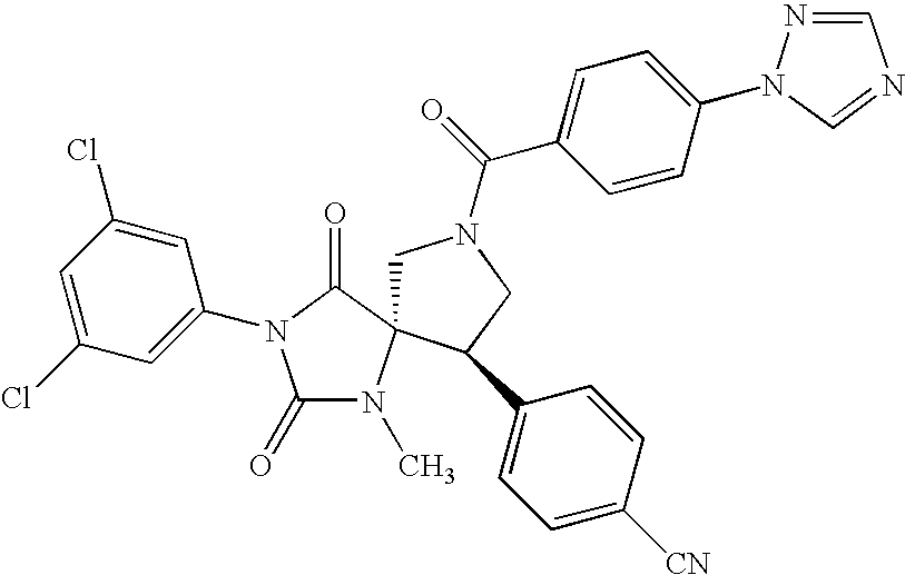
C1N(C(=O)C2=CC=C(N3C=NC=N3)C=C2)CC(C2=CC=C([CN])C=C2)C12N(C)C(=O)N(C1=CC(Cl)=CC(Cl)=C1)C2=O
